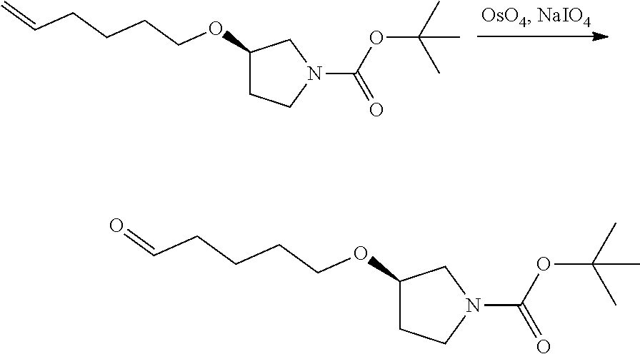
C1(OCCCCC=C)CCN(C(OC(C)(C)C)=O)C1.C1(OCCCCC=O)CCN(C(OC(C)(C)C)=O)C1
